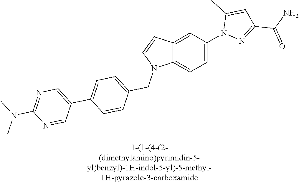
C12=CC(N3N=C(C(=O)N)C=C3C)=CC=C1N(CC1=CC=C(C3=CN=C(N(C)C)N=C3)C=C1)C=C2
